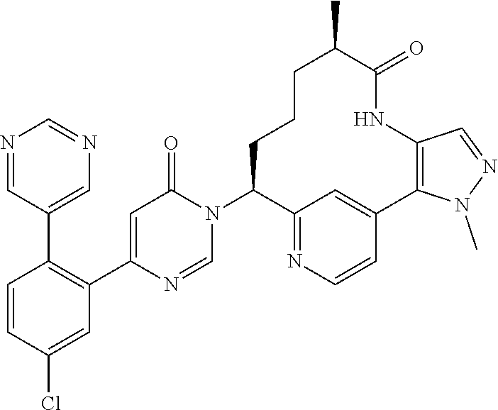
C1=CC(Cl)=CC(C2=CC(=O)N(C3C4=NC=CC(=C4)C4=C(NC(=O)C(C)CCC3)C=NN4C)C=N2)=C1C1=CN=CN=C1
